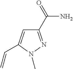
C1(C(N)=O)=NN(C)C(C=C)=C1
